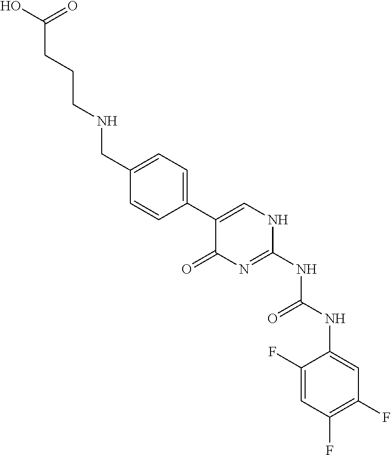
C1(F)=CC(F)=C(F)C=C1NC(NC1=NC(=O)C(C2=CC=C(CNCCCC(O)=O)C=C2)=CN1)=O
